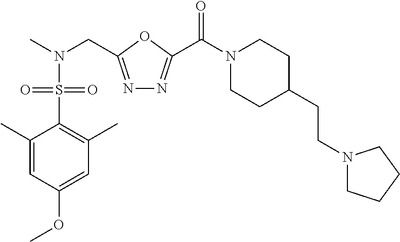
C1(C)=CC(OC)=CC(C)=C1S(N(C)CC1=NN=C(C(N2CCC(CCN3CCCC3)CC2)=O)O1)(=O)=O
